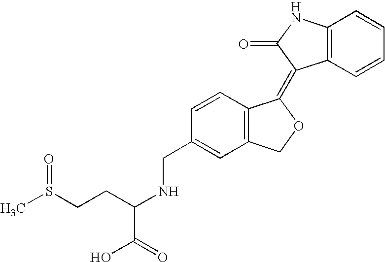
C1=CC(CNC(CCS(C)=O)C(O)=O)=CC2=C1C(=C1C3=C(C=CC=C3)NC1=O)OC2
